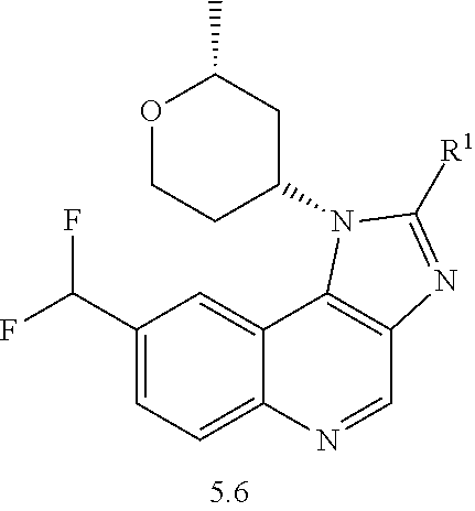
C1(C(F)F)=CC=C2C(=C1)C1=C(C=N2)N=C([R1])N1C1CC(C)OCC1
